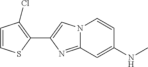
N1=C2N(C=C1C1=C(Cl)C=CS1)C=CC(NC)=C2
